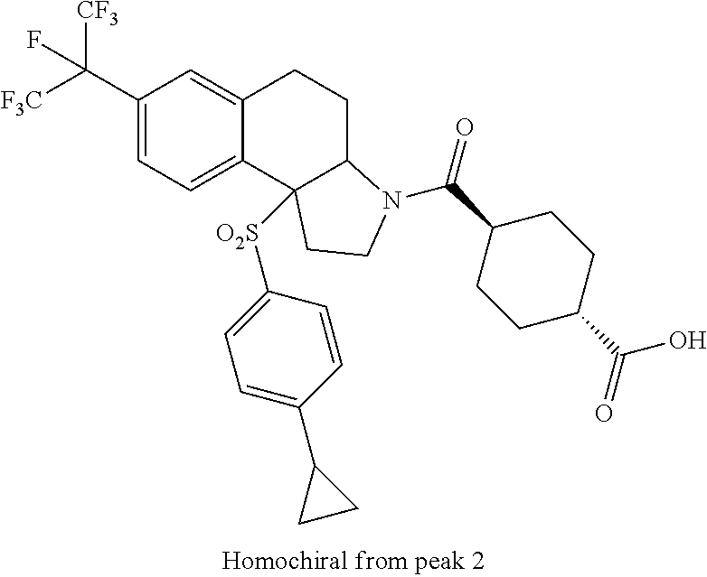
C1(C([F3C])([CF3])F)=CC=C2C(=C1)CCC1C2([O2S]C2=CC=C(C3CC3)C=C2)CCN1C(C1CCC(C(=O)O)CC1)=O
